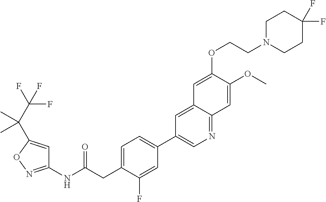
C1(NC(CC2=CC=C(C3=CN=C4C(=C3)C=C(OCCN3CCC(F)(F)CC3)C(OC)=C4)C=C2F)=O)=NOC(C(C(F)(F)F)(C)C)=C1
